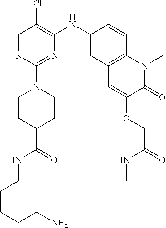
C1=NC(N2CCC(C(=O)NCCCCCN)CC2)=NC(NC2=CC3=C(C=C2)N(C)C(=O)C(OCC(=O)NC)=C3)=C1Cl
